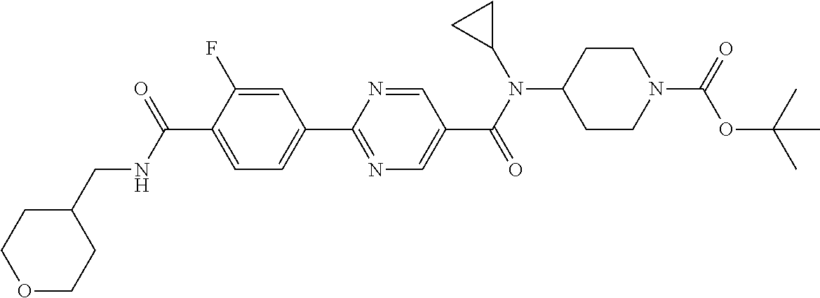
C1(C(NCC2CCOCC2)=O)=CC=C(C2=NC=C(C(N(C3CC3)C3CCN(C(=O)OC(C)(C)C)CC3)=O)C=N2)C=C1F
